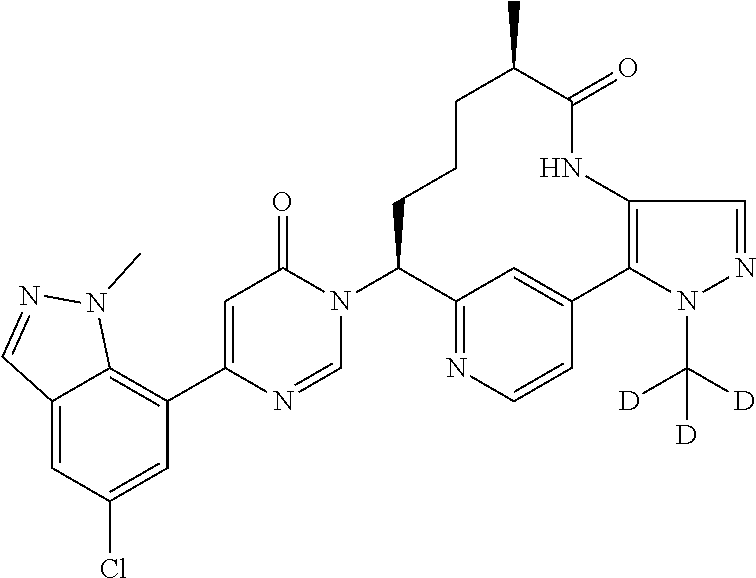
C12=C(C3=CC(=O)N(C4C5=NC=CC(=C5)C5=C(NC(=O)C(C)CCC4)C=NN5C([D])([D])[D])C=N3)C=C(Cl)C=C1C=NN2C
